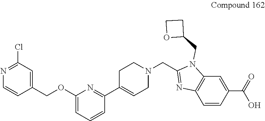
C1=CC(COC2=CC=CC(C3=CCN(CC4=NC5=C(C=C(C(=O)O)C=C5)N4CC4CCO4)CC3)=N2)=CC(Cl)=N1
